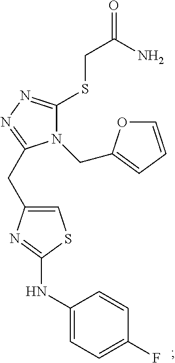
C1=C(CC2=NN=C(SCC(=O)N)N2CC2=CC=CO2)N=C(NC2=CC=C(F)C=C2)S1
